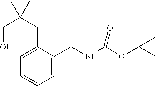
C1(CNC(OC(C)(C)C)=O)=CC=CC=C1CC(CO)(C)C
